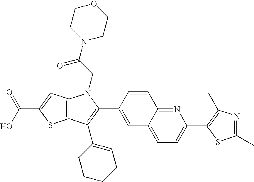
C(C1=CC2=C(S1)C(C1=CCCCC1)=C(C1=CC3=CC=C(C4=C(C)N=C(C)S4)N=C3C=C1)N2CC(N1CCOCC1)=O)(O)=O
